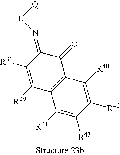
C12=C(C([R39])=C([R31])C(=N[L][Q])C1=O)C([R41])=C([R43])C([R42])=C2[R40]
